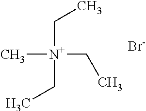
C([N+](CC)(CC)C)C.[Br-]
